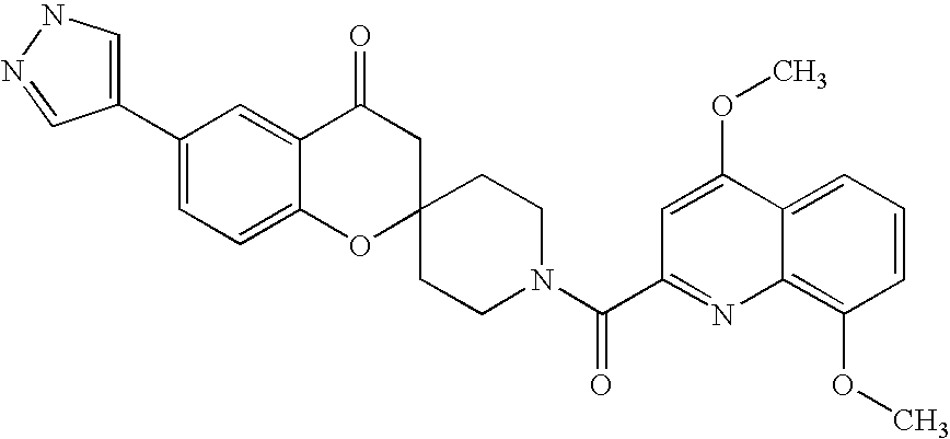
C12=CC=C(C3=CNN=C3)C=C1C(=O)CC1(O2)CCN(C(C2=NC3=C(OC)C=CC=C3C(OC)=C2)=O)CC1
